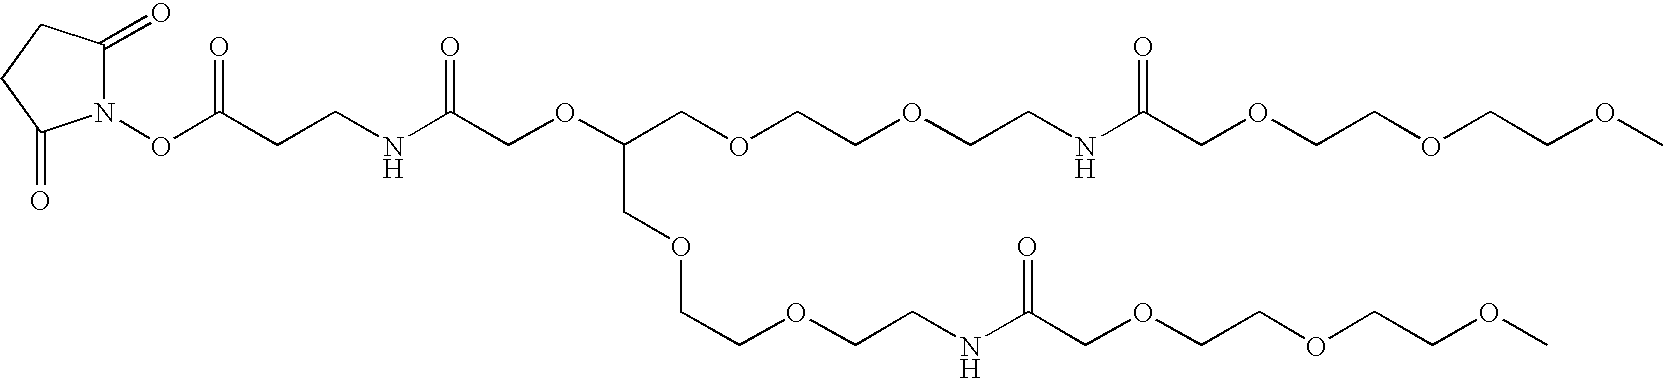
N1(OC(CCNC(COC(COCCOCCNC(COCCOCCOC)=O)COCCOCCNC(COCCOCCOC)=O)=O)=O)C(=O)CCC1=O
